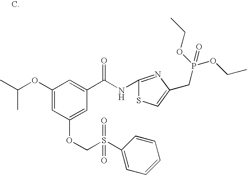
C1(OC(C)C)=CC(OCS(C2=CC=CC=C2)(=O)=O)=CC(C(NC2=NC(CP(=O)(OCC)OCC)=CS2)=O)=C1
